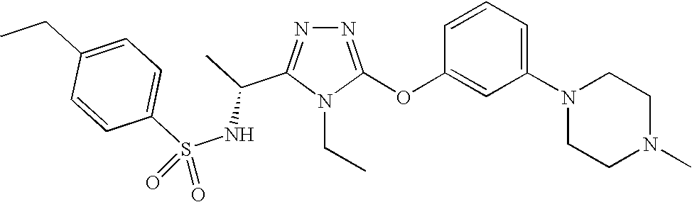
N1=C(OC2=CC(N3CCN(C)CC3)=CC=C2)N(CC)C(C(C)NS(C2=CC=C(CC)C=C2)(=O)=O)=N1
